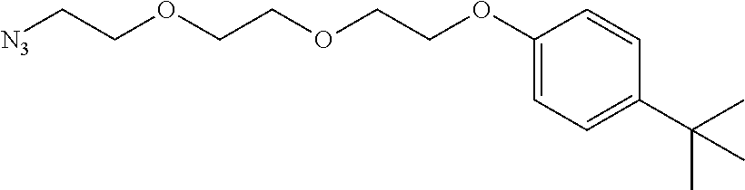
C(OCCOCCOC1=CC=C(C(C)(C)C)C=C1)C[N3]
